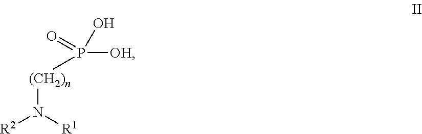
N([(CH2)n]P([OH])(=O)O)([R1])[R2]
